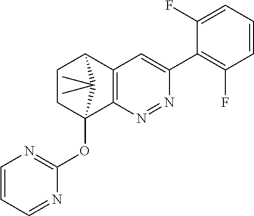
C1CC2(OC3=NC=CC=N3)C3=C(C1C2(C)C)C=C(C1=C(F)C=CC=C1F)N=N3
